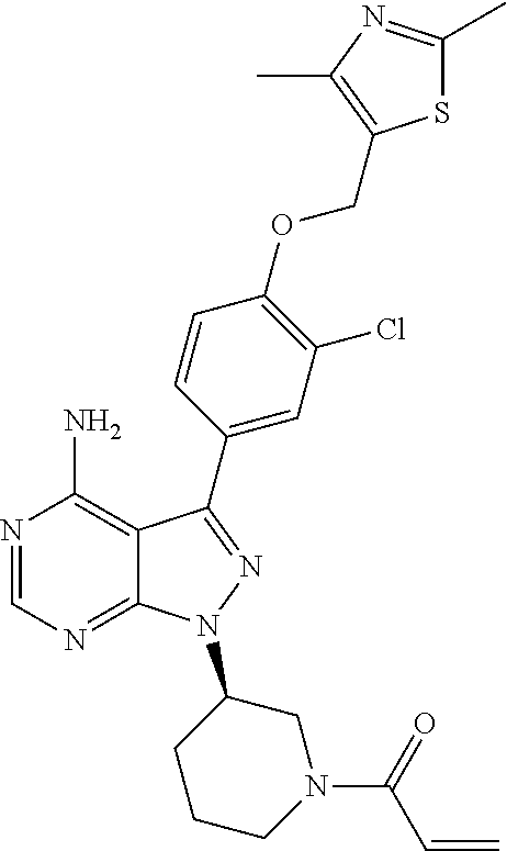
N1=CN=C2C(=C1N)C(C1=CC(Cl)=C(OCC3=C(C)N=C(C)S3)C=C1)=NN2C1CCCN(C(C=C)=O)C1
